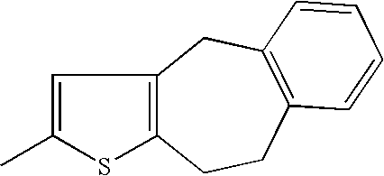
C1=C(C)SC2=C1CC1=C(CC2)C=CC=C1
